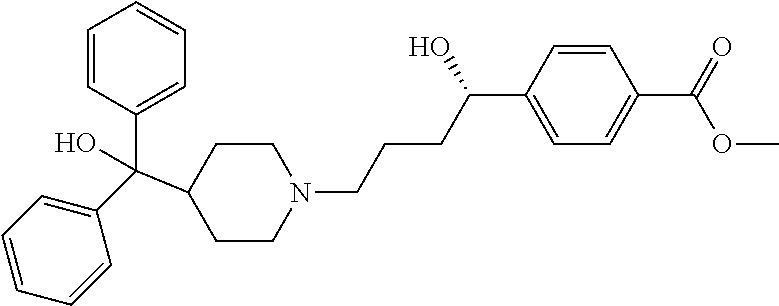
C1(C(C2=CC=CC=C2)(C2CCN(CCCC(C3=CC=C(C(=O)OC)C=C3)O)CC2)O)=CC=CC=C1
